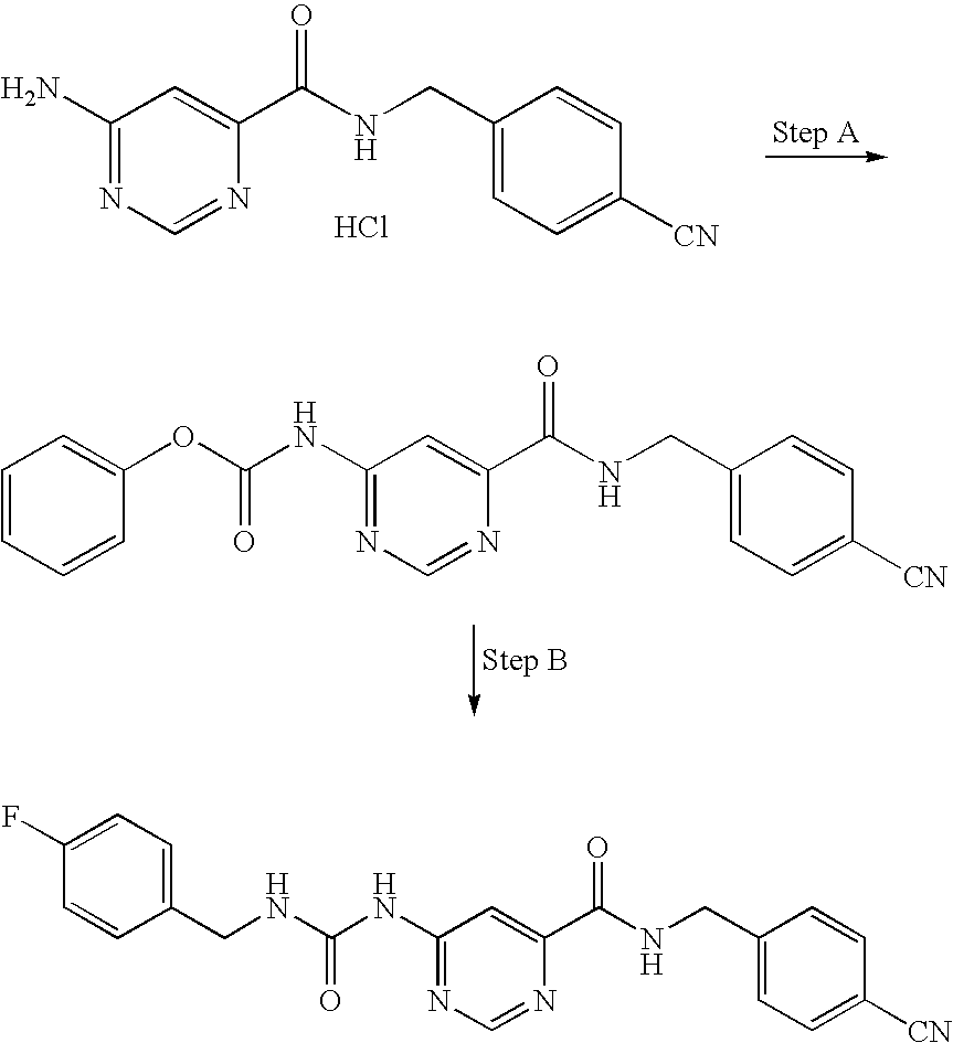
C1(N)=NC=NC(C(NCC2=CC=C([CN])C=C2)=O)=C1.Cl.C1(NC(OC2=CC=CC=C2)=O)=NC=NC(C(NCC2=CC=C([CN])C=C2)=O)=C1.C1(NC(NCC2=CC=C(F)C=C2)=O)=NC=NC(C(NCC2=CC=C([CN])C=C2)=O)=C1
